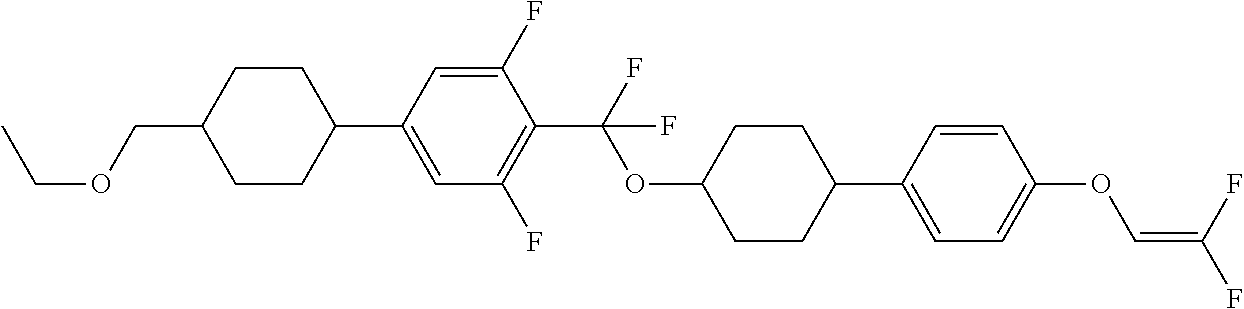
C1CC(C2=CC(F)=C(C(F)(OC3CCC(C4=CC=C(OC=C(F)F)C=C4)CC3)F)C(F)=C2)CCC1COCC
